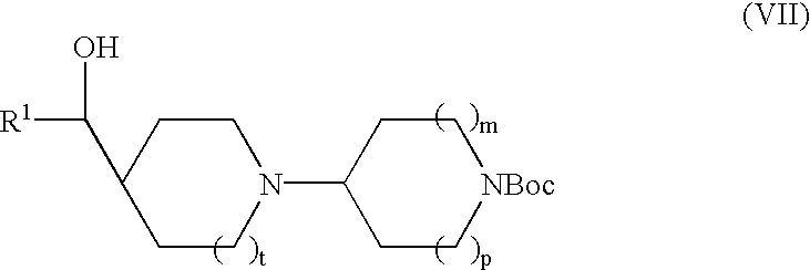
C1(C([R1])O)CCN(C2CC[NBoc]CC2)CC1
